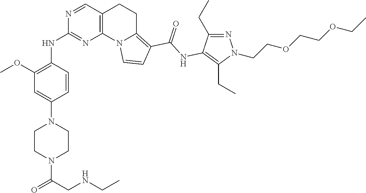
C1CN(C(CNCC)=O)CCN1C1=CC(OC)=C(NC2=NC3=C(CCC4=C(C(=O)NC5=C(CC)N(CCOCCOCC)N=C5CC)C=CN43)C=N2)C=C1
